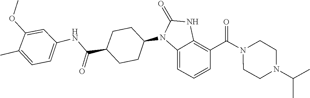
N1(C(C2=C3NC(=O)N(C4CCC(C(NC5=CC=C(C)C(OC)=C5)=O)CC4)C3=CC=C2)=O)CCN(C(C)C)CC1
